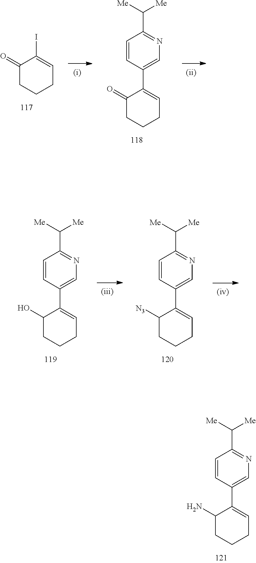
C1=CC(C2=CCCCC2N)=CN=C1C([Me])[Me].IC1=CCCCC1=O.C1=CC(C2=CCCCC2=O)=CN=C1C([Me])[Me].C1=CC(C2=CCCCC2[N3])=CN=C1C([Me])[Me].C1=CC(C2=CCCCC2O)=CN=C1C([Me])[Me]
